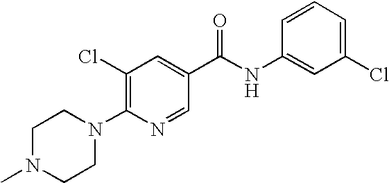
C1N(C)CCN(C2=C(Cl)C=C(C(NC3=CC(Cl)=CC=C3)=O)C=N2)C1
